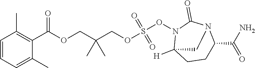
C1(C(OCC(COS(ON2C3([H])CCC(C(=O)N)N(C2=O)C3)(=O)=O)(C)C)=O)=C(C)C=CC=C1C
